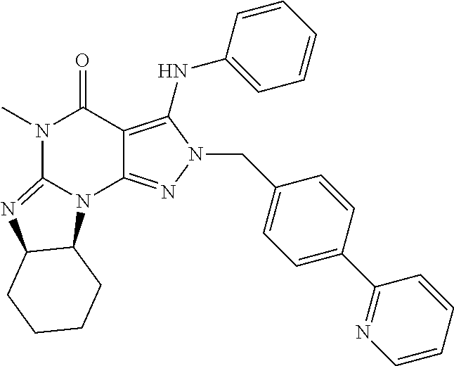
N1(C)C(=O)C2=C(NC3=CC=CC=C3)N(CC3=CC=C(C4=NC=CC=C4)C=C3)N=C2N2C1=NC1C2CCCC1
